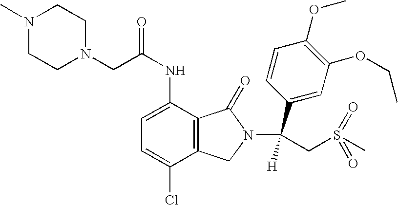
C1=C(NC(=O)CN2CCN(C)CC2)C2=C(C(Cl)=C1)CN(C(C1=CC(OCC)=C(OC)C=C1)([H])CS(=O)(=O)C)C2=O
